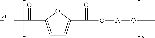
CC(=O)C1=CC=C(C(O[A]OC)=O)O1
